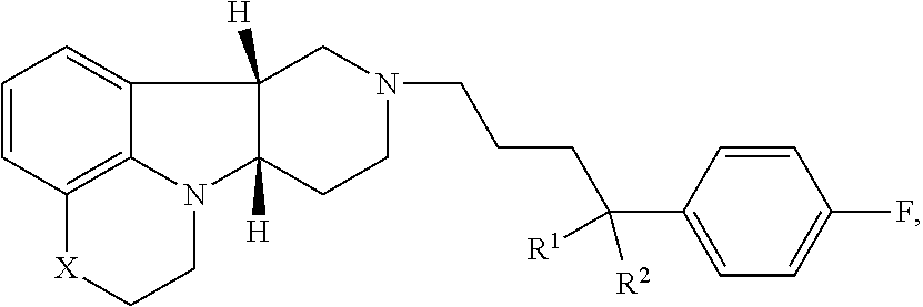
C1=CC2=C3C(=C1)C1([H])C([H])(N3CC[X]2)CCN(CCCC(C2=CC=C(F)C=C2)([R2])[R1])C1
